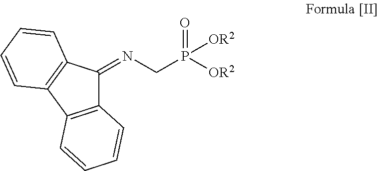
C12=C(C3=C(C1=NCP(=O)([OR2])[OR2])C=CC=C3)C=CC=C2
